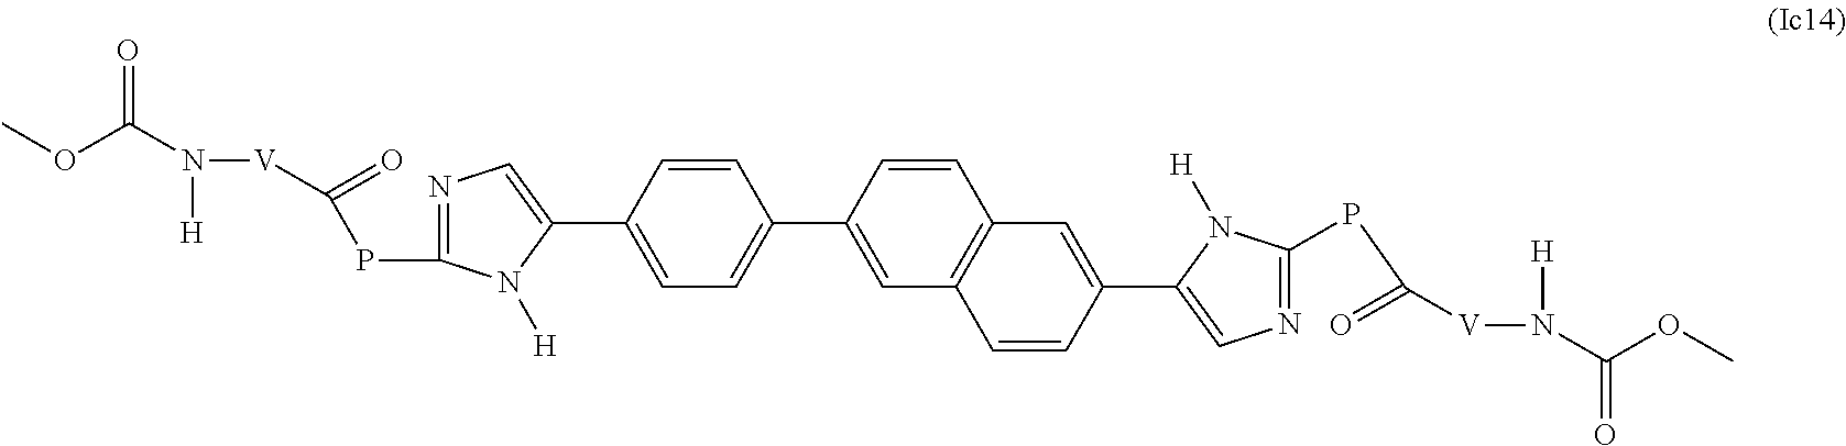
COC(N([H])[V]C(=O)PC1=NC=C(C2=CC=C(C3=CC4=C(C=C3)C=C(C3=CN=C(PC([V]N([H])C(OC)=O)=O)N3[H])C=C4)C=C2)N1[H])=O
